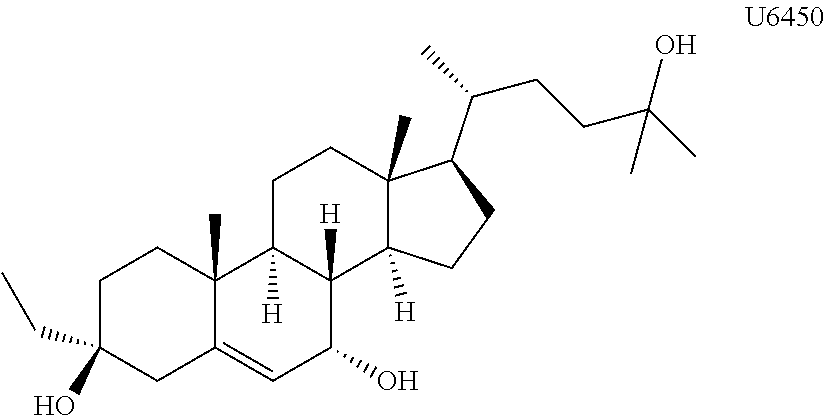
C1CC(CC)(O)CC2=CC(O)C3([H])C([H])(C12C)CCC1(C)C3([H])CCC1C(CCC(C)(C)O)C
